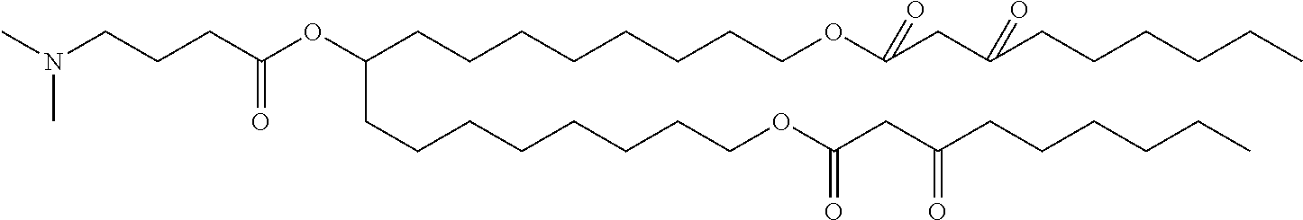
CN(CCCC(OC(CCCCCCCCOC(CC(CCCCCC)=O)=O)CCCCCCCCOC(CC(CCCCCC)=O)=O)=O)C
